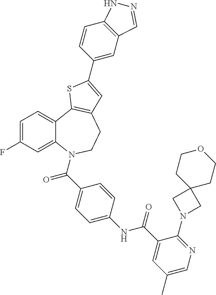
C1=C(F)C=C2C(=C1)C1=C(CCN2C(=O)C2=CC=C(NC(=O)C3=CC(C)=CN=C3N3CC4(C3)CCOCC4)C=C2)C=C(C2=CC3=C(C=C2)NN=C3)S1
